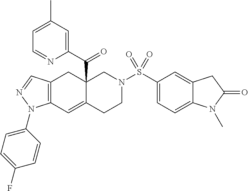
C12(C(C3=CC(C)=CC=N3)=O)C(=CC3=C(C1)C=NN3C1=CC=C(F)C=C1)CCN(S(=O)(=O)C1=CC=C3C(=C1)CC(=O)N3C)C2
